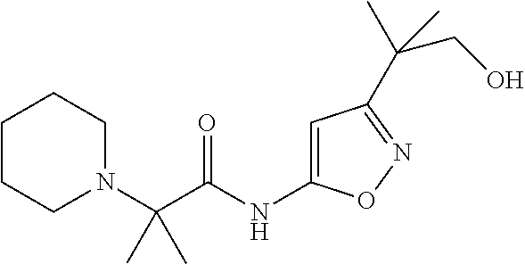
C(N1CCCCC1)(C(=O)NC1=CC(C(CO)(C)C)=NO1)(C)C
